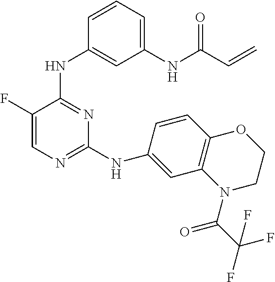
N(C1=NC=C(F)C(NC2=CC(NC(C=C)=O)=CC=C2)=N1)C1=CC2=C(C=C1)OCCN2C(=O)C(F)(F)F
